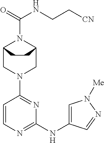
C12CN(C3=NC(NC4=CN([Me])N=C4)=NC=C3)CC(N1C(=O)NCC[CN])CC2
